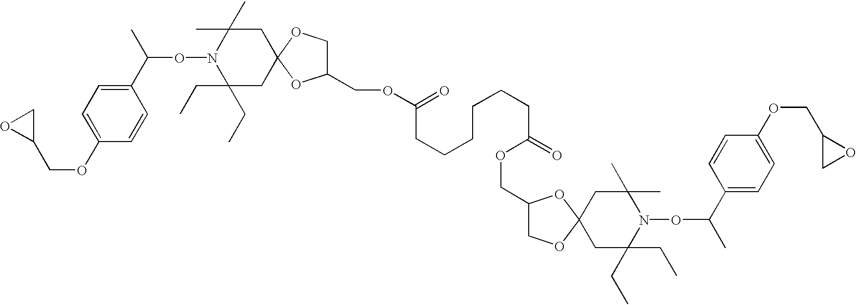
C1(OCC2CO2)=CC=C(C(C)ON2C(CC)(CC)CC3(CC2(C)C)OCC(COC(=O)CCCCCCC(=O)OCC2COC4(O2)CC(CC)(CC)N(OC(C)C2=CC=C(OCC5CO5)C=C2)C(C)(C)C4)O3)C=C1
